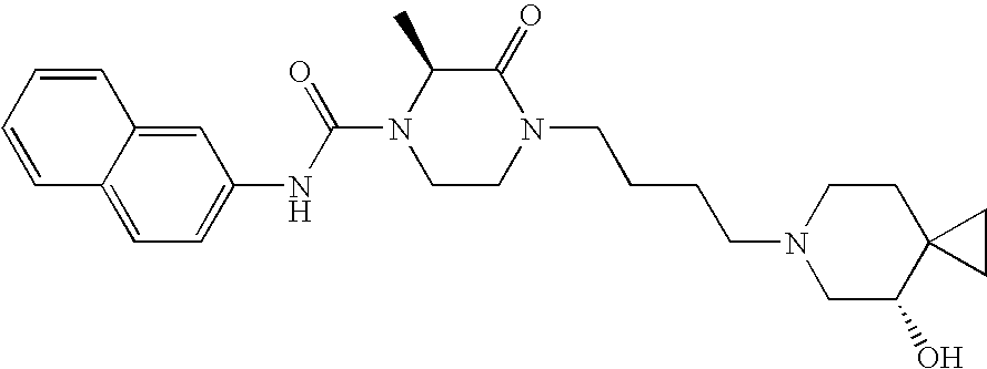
C1=C(NC(N2CCN(CCCCN3CC(O)C4(CC3)CC4)C(=O)C2C)=O)C=C2C(=C1)C=CC=C2
